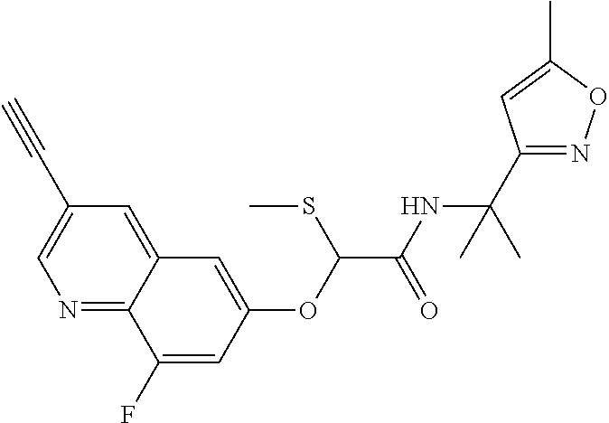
N1=C2C(=CC(C#C)=C1)C=C(OC(C(NC(C1=NOC(C)=C1)(C)C)=O)SC)C=C2F
